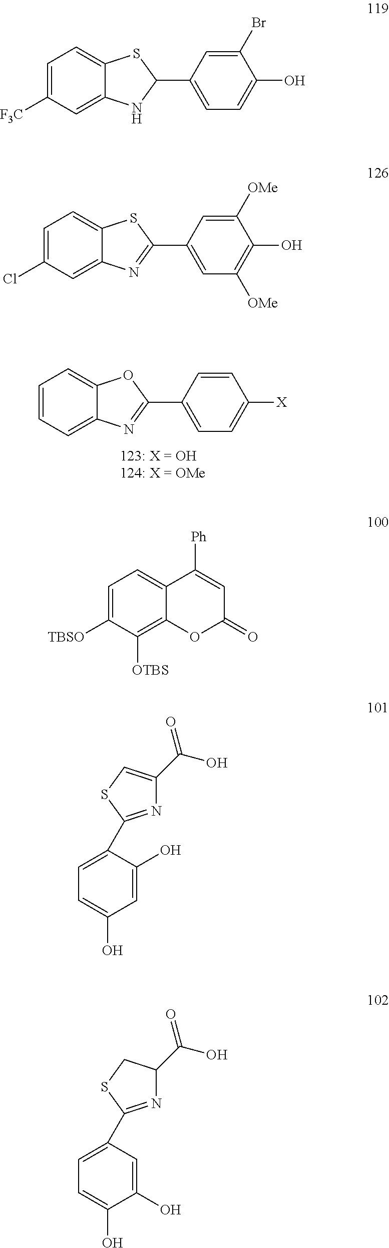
C1=CC=C2C(=C1)OC(C1=CC=C([X])C=C1)=N2.C1=C([F3C])C=C2C(=C1)SC(C1=CC=C(O)C(Br)=C1)N2.C1=C(Cl)C=C2C(=C1)SC(C1=CC([OMe])=C(O)C([OMe])=C1)=N2.C1=C([TBSO])C([OTBS])=C2C(=C1)C([Ph])=CC(=O)O2.C1=C(C2=NC(C(O)=O)=CS2)C(O)=CC(O)=C1.C1=C(C2=NC(C(O)=O)CS2)C=C(O)C(O)=C1
